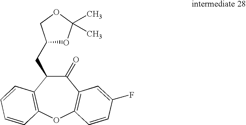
C1(=O)C(CC2OC(C)(C)OC2)C2=C(OC3=C1C=C(F)C=C3)C=CC=C2
